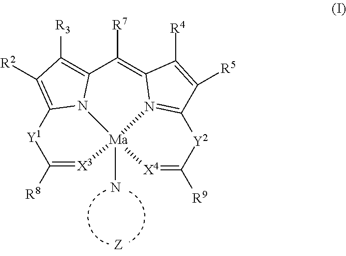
[Y1]1C2=C([R2])C([R3])=C3N2[Ma]2(N)(N4=C(C([R5])=C([R4])C4=C3[R7])[Y2]C([R9])=[X4]2)[X3]=C1[R8]
